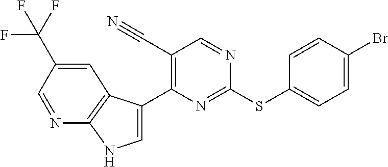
C1=C(C2=C(C#N)C=NC(SC3=CC=C(Br)C=C3)=N2)C2=C(N1)N=CC(C(F)(F)F)=C2
